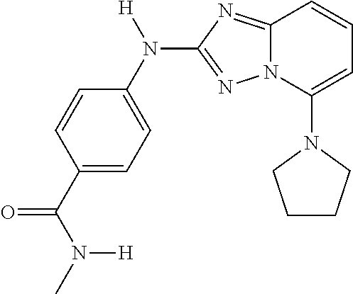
N1(C2=CC=CC3=NC(N(C4=CC=C(C(N(C)[H])=O)C=C4)[H])=NN23)CCCC1
